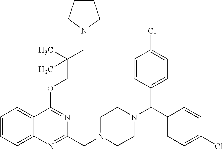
C12=CC=CC=C1C(OCC(CN1CCCC1)(C)C)=NC(CN1CCN(C(C3=CC=C(Cl)C=C3)C3=CC=C(Cl)C=C3)CC1)=N2
